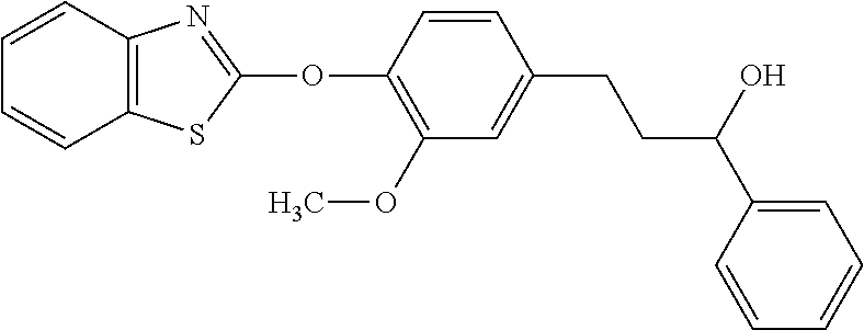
C1(OC2=NC3=C(S2)C=CC=C3)=C(OC)C=C(CCC(C2=CC=CC=C2)O)C=C1
